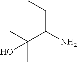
CCC(N)C(C)(C)O
